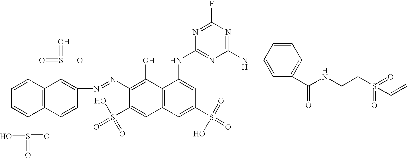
N(C1=C(O)C2=C(C=C1S(O)(=O)=O)C=C(S(O)(=O)=O)C=C2NC1=NC(NC2=CC(C(NCCS(=O)(=O)C=C)=O)=CC=C2)=NC(F)=N1)=NC1=C(S(=O)(O)=O)C2=C(C=C1)C(S(O)(=O)=O)=CC=C2
